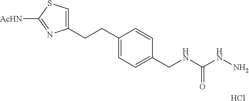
C1(CCC2=CC=C(CNC(NN)=O)C=C2)=CSC([AcHN])=N1.Cl
